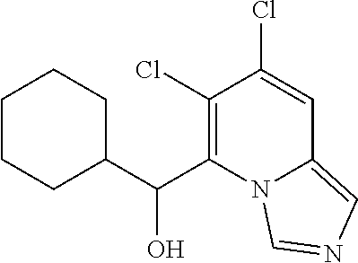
C1(Cl)=C(C(O)C2CCCCC2)N2C(=CN=C2)C=C1Cl
